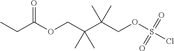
C(C(OCC(C(COS(Cl)(=O)=O)(C)C)(C)C)=O)C
